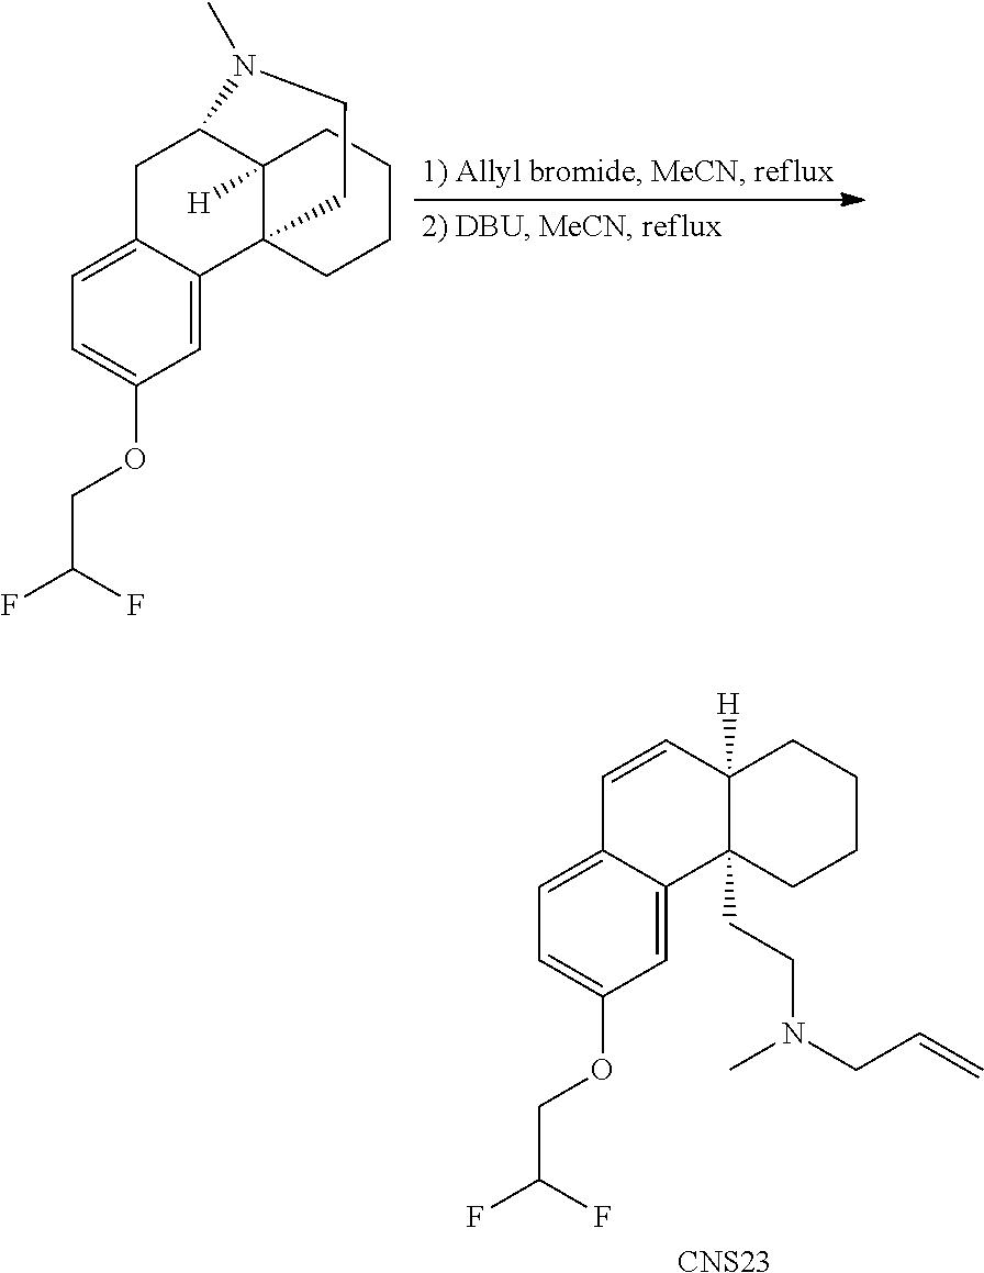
C1=C2C(=CC(OCC(F)F)=C1)C13C([H])(C(C2)N(C)CC1)CCCC3.C1=C2C(=CC(OCC(F)F)=C1)C1(CCN(CC=C)C)C([H])(C=C2)CCCC1.[CNS23]
